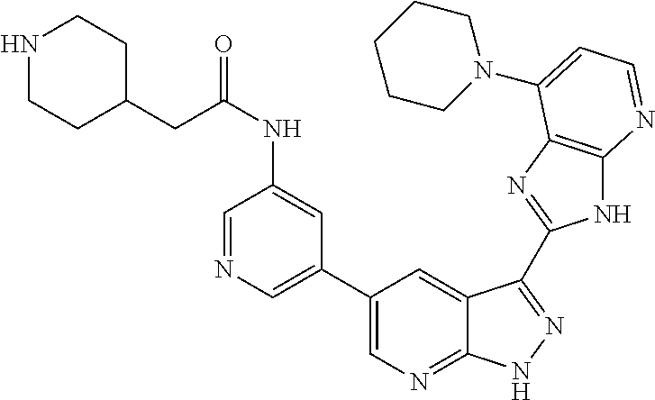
C1(C2=CN=CC(NC(CC3CCNCC3)=O)=C2)=CN=C2C(=C1)C(C1=NC3=C(N1)N=CC=C3N1CCCCC1)=NN2
